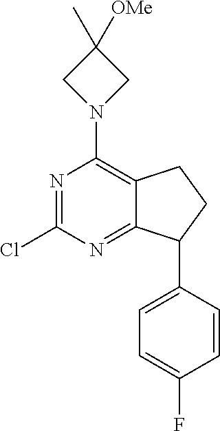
N1=C(Cl)N=C2C(=C1N1CC([OMe])(C)C1)CCC2C1=CC=C(F)C=C1
